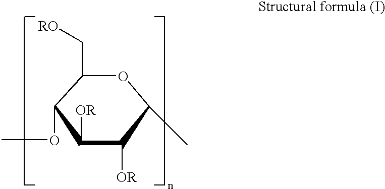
C1(C[RO])C(OC)C([OR])C([OR])C(C)O1
